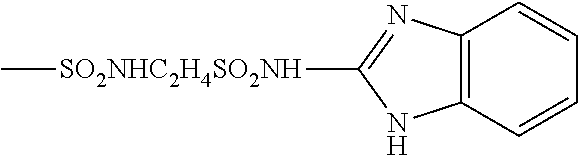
C12=C(C=CC=C1)NC([SO2NHC2H4SO2NH]C)=N2
